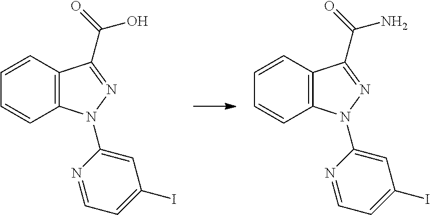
C1=CC2=C(C=C1)N(C1=CC(I)=CC=N1)N=C2C(=O)O.C1=CC2=C(C=C1)N(C1=CC(I)=CC=N1)N=C2C(=O)N
